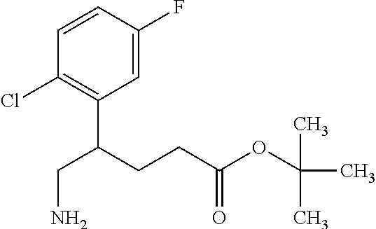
C1=CC(F)=CC(C(CCC(OC(C)(C)C)=O)CN)=C1Cl
